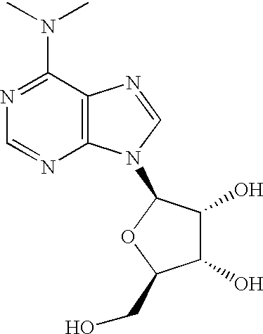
C1(N(C)C)=NC=NC2=C1N=CN2C1C(O)C(O)C(CO)O1
